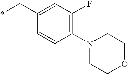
C(C1=CC(F)=C(N2CCOCC2)C=C1)*
